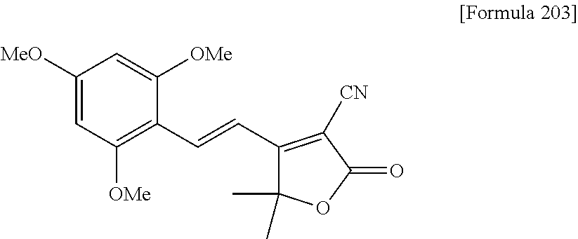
C1([MeO])=CC([OMe])=C(C=CC2=C([CN])C(=O)OC2(C)C)C([OMe])=C1
